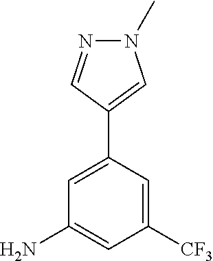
N1(C)N=CC(C2=CC(N)=CC([CF3])=C2)=C1
